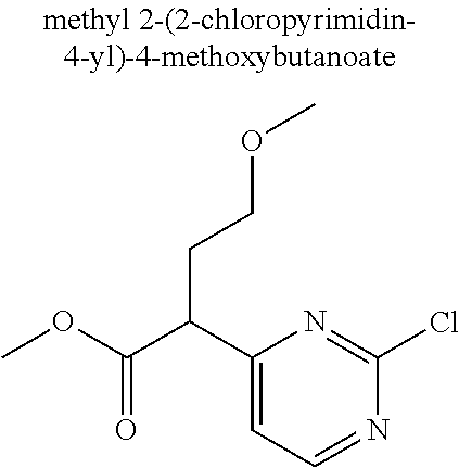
C1(C(C(OC)=O)CCOC)=CC=NC(Cl)=N1
